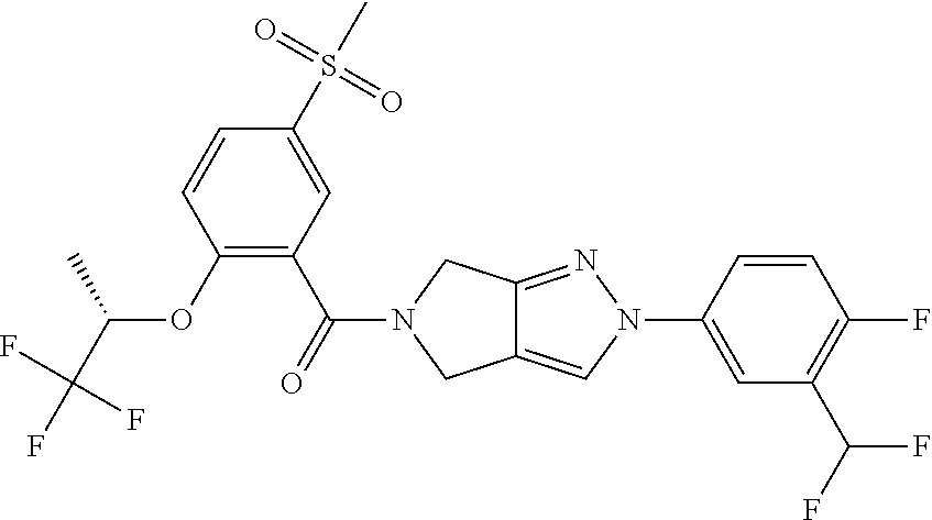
O(C1=C(C(=O)N2CC3=CN(C4=CC(C(F)F)=C(F)C=C4)N=C3C2)C=C(S(C)(=O)=O)C=C1)C(C(F)(F)F)C
